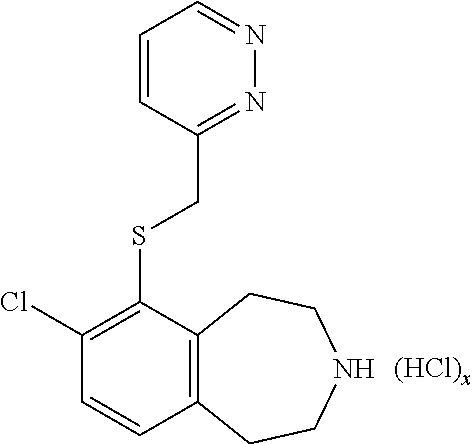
C1(Cl)=C(SCC2=NN=CC=C2)C2=C(C=C1)CCNCC2.[(HCl)x]
